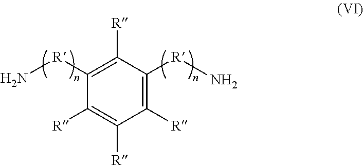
C1([R]N)=C([R])C([R]N)=C([R])C([R])=C1[R]
